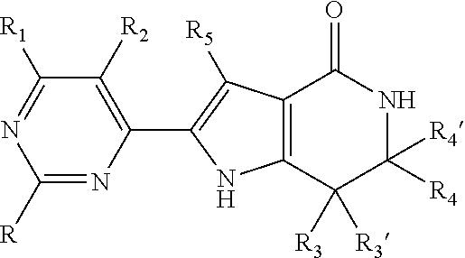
C1([R])=NC(C2=C([R5])C3=C(N2)C([R3])([R3])C([R4])([R4])NC3=O)=C([R2])C([R1])=N1
